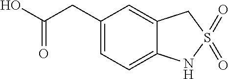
C1=C2C(=CC(CC(O)=O)=C1)CS(=O)(=O)N2
